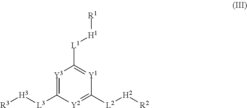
[Y3]1=C([L3][H3][R3])[Y2]=C([L2][H2][R2])[Y1]=C1[L1][H1][R1]
